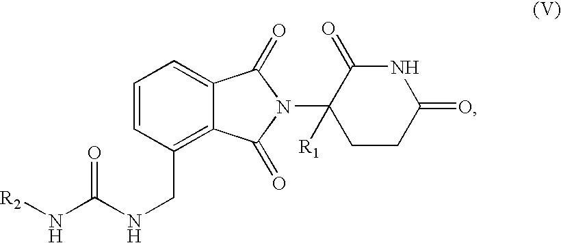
C1=CC(CNC(N[R2])=O)=C2C(=C1)C(=O)N(C1([R1])CCC(=O)NC1=O)C2=O
